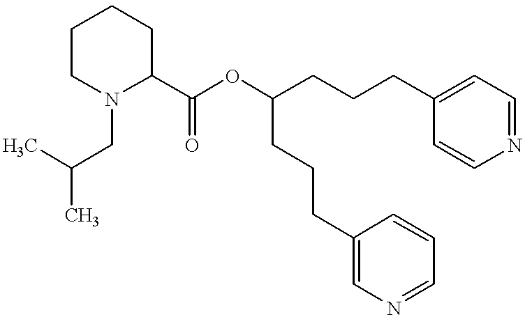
C1CN(CC(C)C)C(C(OC(CCCC2=CC=NC=C2)CCCC2=CN=CC=C2)=O)CC1
